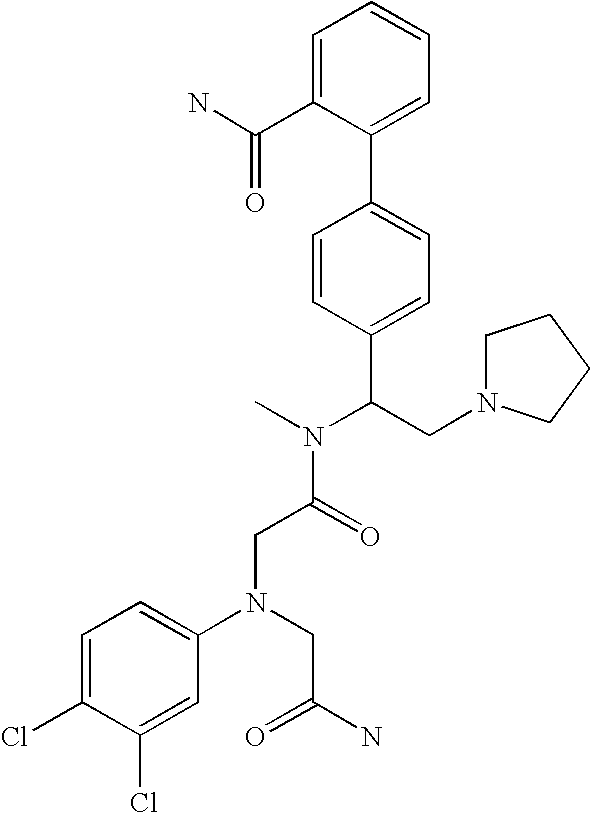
C(C(N(C)C(CN1CCCC1)C1=CC=C(C2=CC=CC=C2C(N)=O)C=C1)=O)N(C1=CC=C(Cl)C(Cl)=C1)CC(N)=O
